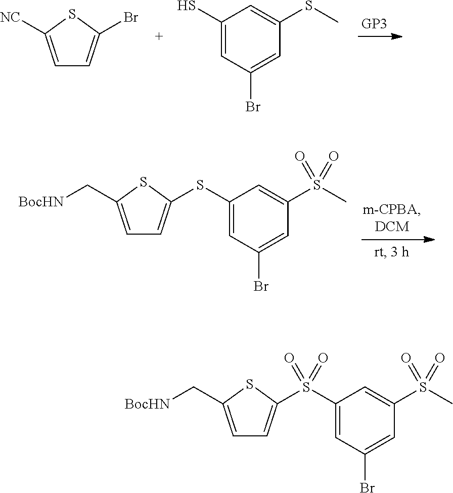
C1=C([NC])SC(Br)=C1.C1(S)=CC(Br)=CC(SC)=C1.C1=C(C[BocHN])SC(SC2=CC(Br)=CC(S(C)(=O)=O)=C2)=C1.C1=C(C[BocHN])SC(S(C2=CC(Br)=CC(S(C)(=O)=O)=C2)(=O)=O)=C1
